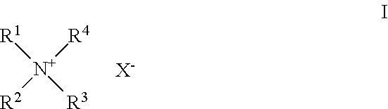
[N+]([R4])([R1])([R3])[R2].[X-]
